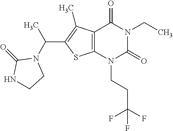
C12=C(N(CCC(F)(F)F)C(=O)N(CC)C1=O)SC(C(N1C(=O)NCC1)C)=C2C
